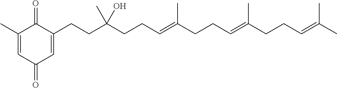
C1(C)=CC(=O)C=C(CCC(CCC=C(CCC=C(CCC=C(C)C)C)C)(O)C)C1=O
